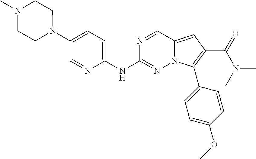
N1(C2=CC=C(NC3=NN4C(=CC(C(N(C)C)=O)=C4C4=CC=C(OC)C=C4)C=N3)N=C2)CCN(C)CC1
